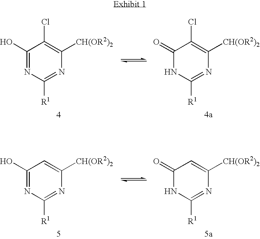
C1(O)=NC([R1])=NC([CH(OR2)2])=C1Cl.C1(=O)NC([R1])=NC([CH(OR2)2])=C1Cl.C1(O)=NC([R1])=NC([CH(OR2)2])=C1.C1(=O)NC([R1])=NC([CH(OR2)2])=C1
